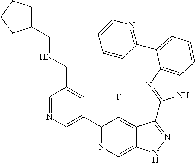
C1=NC=C(C2=NC=C3C(=C2F)C(C2=NC4=C(N2)C=CC=C4C2=NC=CC=C2)=NN3)C=C1CNCC1CCCC1
